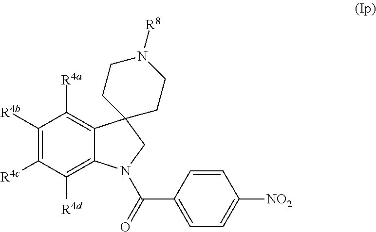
C1([R4b])=C([R4c])C([R4d])=C2C(=C1[R4a])C1(CN2C(C2=CC=C([NO2])C=C2)=O)CCN([R8])CC1
